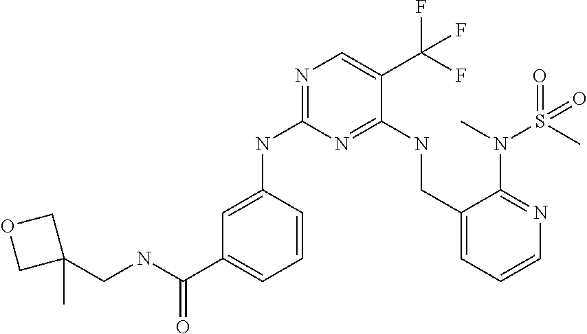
C1=CC(NC2=NC=C(C(F)(F)F)C(NCC3=CC=CN=C3N(S(C)(=O)=O)C)=N2)=CC(C(NCC2(C)COC2)=O)=C1
